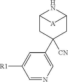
C1([CN])(C2=CN=CC([R1])=C2)CC2NC(C1)[A]2
